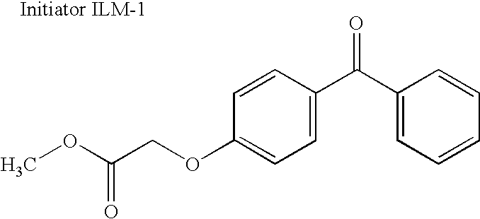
COC(COC1=CC=C(C(C2=CC=CC=C2)=O)C=C1)=O
